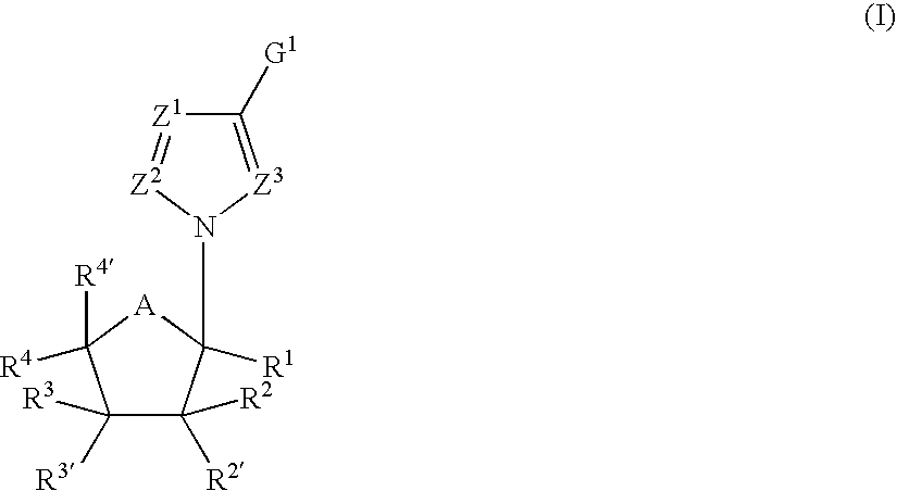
C1([R3])([R3])C([R2])([R2])C([R1])(N2[Z2]=[Z1]C([G1])=[Z3]2)[A]C1([R4])[R4]
